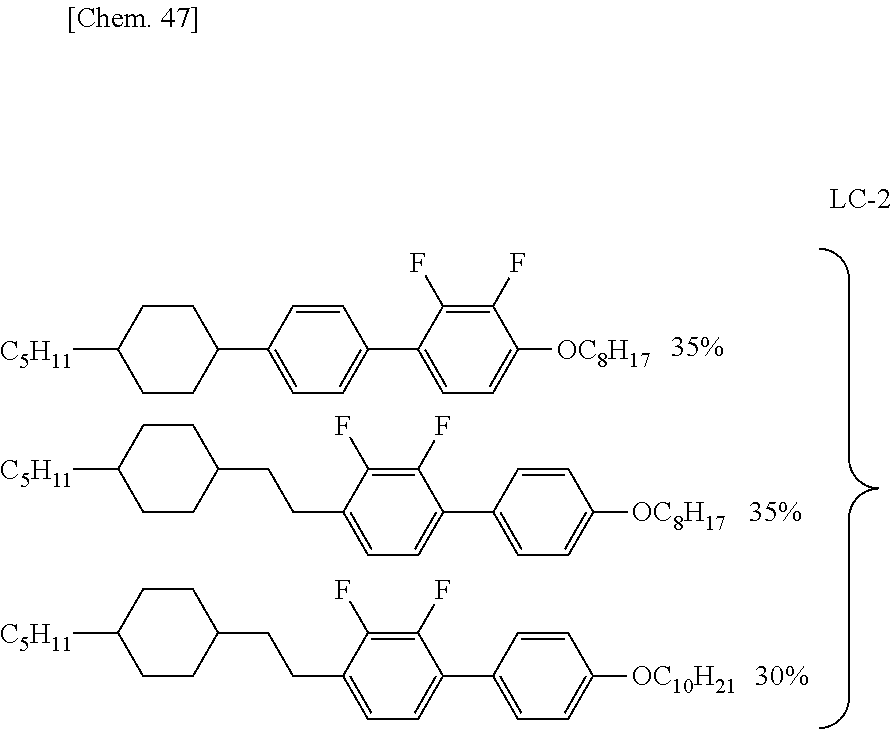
[C5H11]C1CCC(C2=CC=C(C3=CC=C([OC8H17])C(F)=C3F)C=C2)CC1.[C5H11]C1CCC(CCC2=CC=C(C3=CC=C([OC8H17])C=C3)C(F)=C2F)CC1.[C5H11]C1CCC(CCC2=CC=C(C3=CC=C([OC10H21])C=C3)C(F)=C2F)CC1
